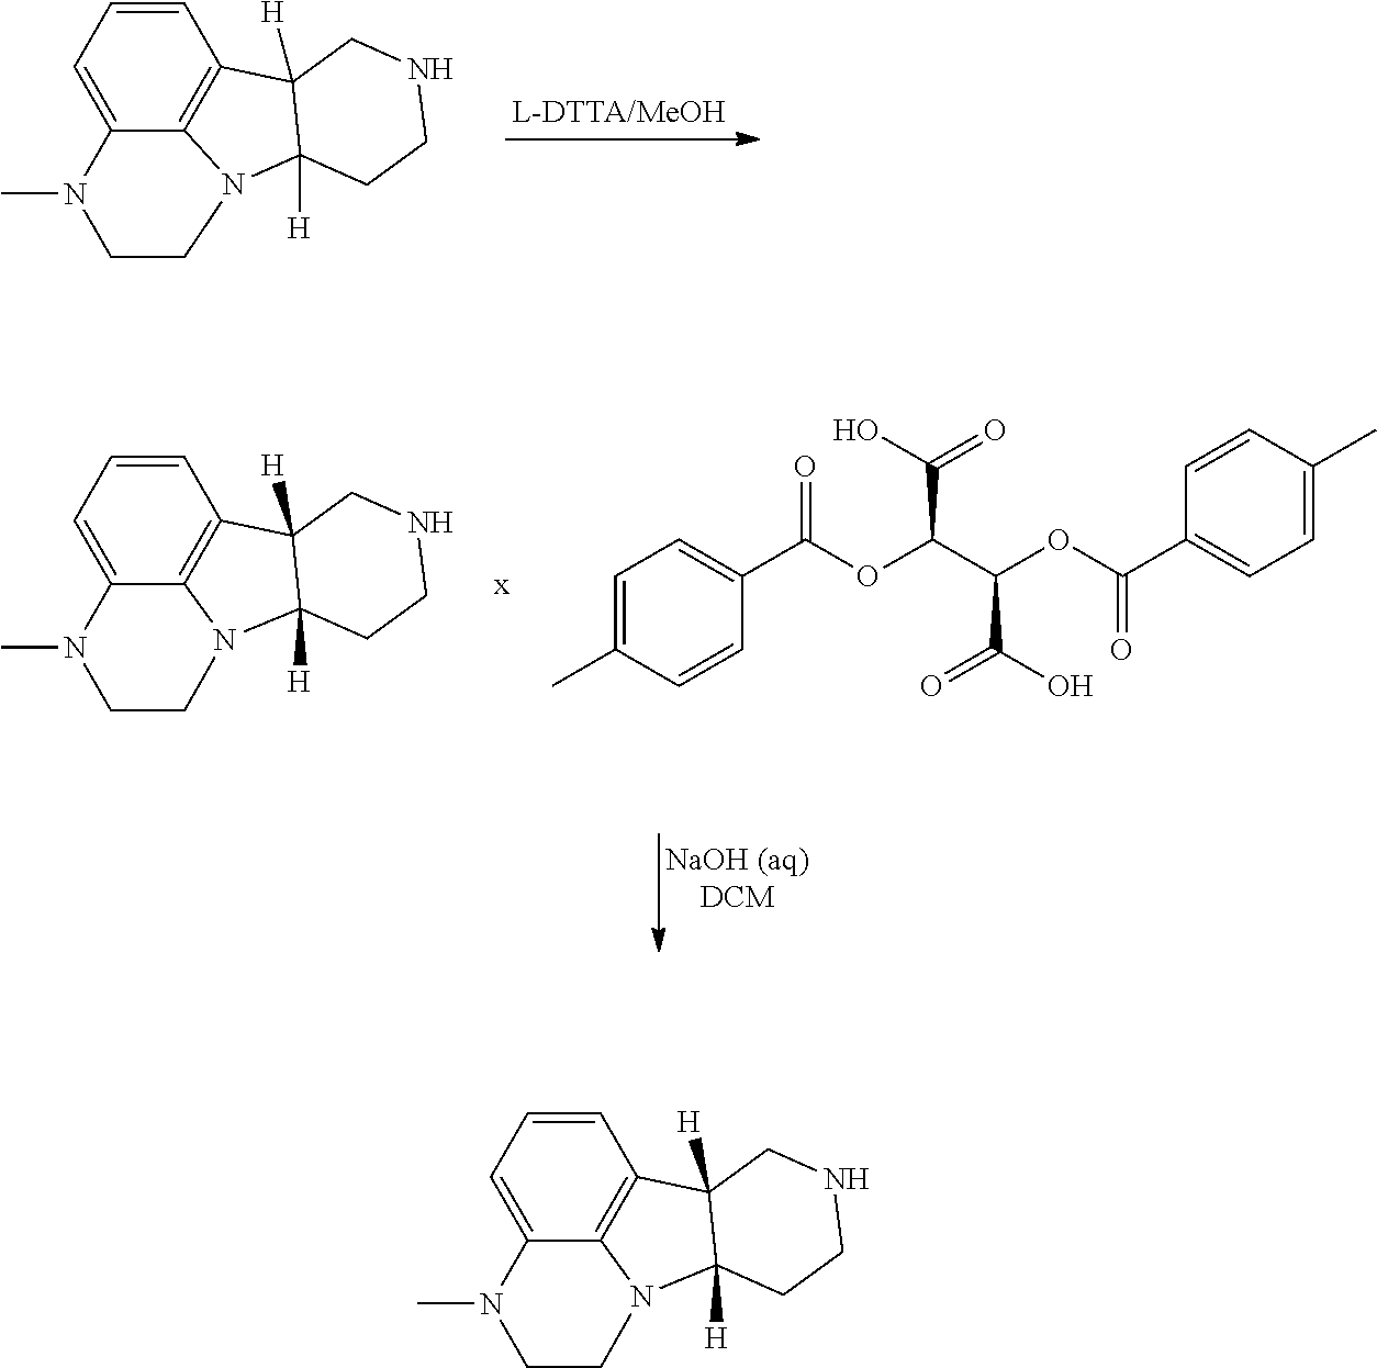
C1=CC=C2C3=C1C1([H])C([H])(N3CCN2C)CCNC1.C1=CC=C2C3=C1C1([H])C([H])(N3CCN2C)CCNC1.C1(C(OC(C(OC(C2=CC=C(C)C=C2)=O)C(O)=O)C(O)=O)=O)=CC=C(C)C=C1.C1=CC=C2C3=C1C1([H])C([H])(N3CCN2C)CCNC1
